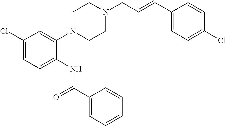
C1(Cl)=CC=C(NC(C2=CC=CC=C2)=O)C(N2CCN(CC=CC3=CC=C(Cl)C=C3)CC2)=C1
